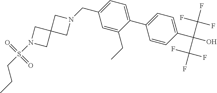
C(CC)S(N1CC2(C1)CN(CC1=CC=C(C3=CC=C(C(O)(C(F)(F)F)C(F)(F)F)C=C3)C(CC)=C1)C2)(=O)=O
